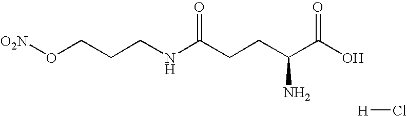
C(CO[O2N])CNC(CCC(C(O)=O)N)=O.[H]Cl
